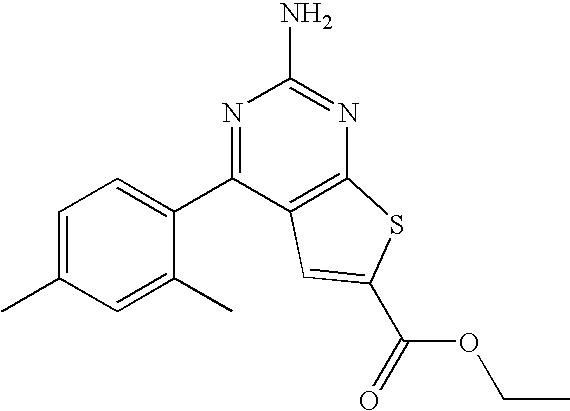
C1(C)=CC=C(C2=NC(N)=NC3=C2C=C(C(OCC)=O)S3)C(C)=C1
